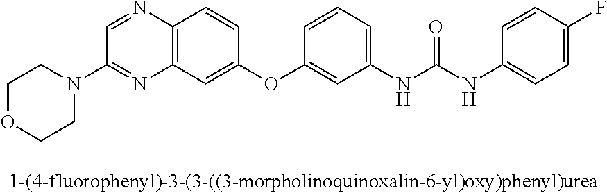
C1=NC2=C(N=C1N1CCOCC1)C=C(OC1=CC(NC(NC3=CC=C(F)C=C3)=O)=CC=C1)C=C2
